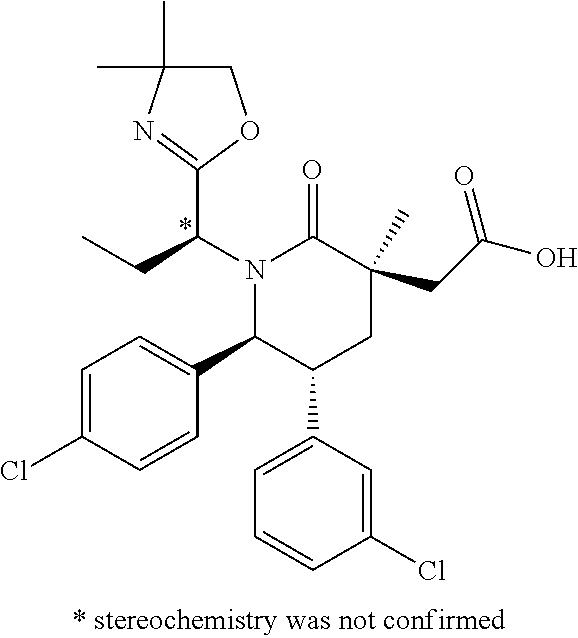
N1(C(CC)C2=NC(C)(C)CO2)C(C2=CC=C(Cl)C=C2)C(C2=CC=CC(Cl)=C2)CC(C)(CC(O)=O)C1=O
